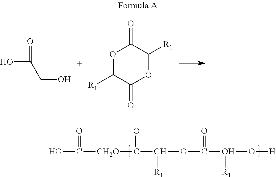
OC([CH2O]C(C(OC(O([R1])O[H])=O)[R1])=O)=O.OC(CO)=O.O1C([R1])C(=O)OC([R1])C1=O
